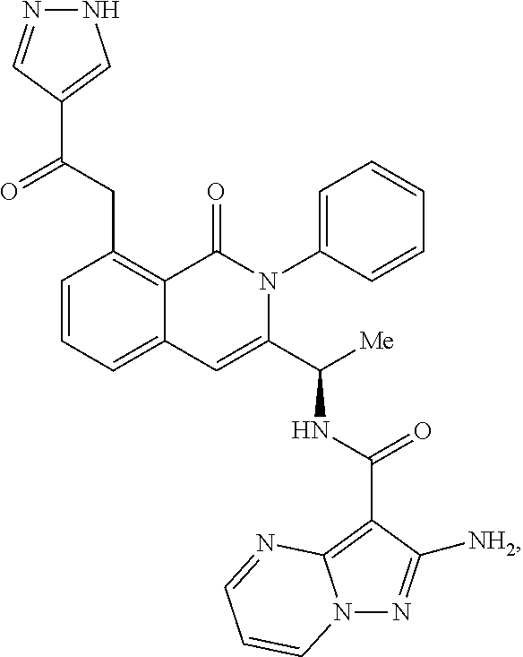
C1=CC=C2C(=C1CC(C1=CNN=C1)=O)C(=O)N(C1=CC=CC=C1)C(C([Me])NC(=O)C1=C3N(N=C1[NH2])C=CC=N3)=C2
